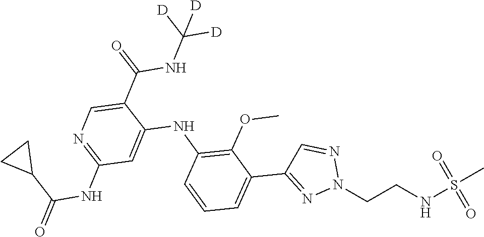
CS(NCCN1N=CC(C2=CC=CC(NC3=CC(NC(C4CC4)=O)=NC=C3C(NC([D])([D])[D])=O)=C2OC)=N1)(=O)=O
